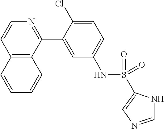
C12=C(C(C3=CC(NS(=O)(=O)C4=CN=CN4)=CC=C3Cl)=NC=C1)C=CC=C2
